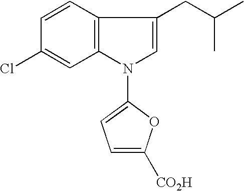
C12=C(C=CC(Cl)=C1)C(CC(C)C)=CN2C1=CC=C([CO2H])O1
